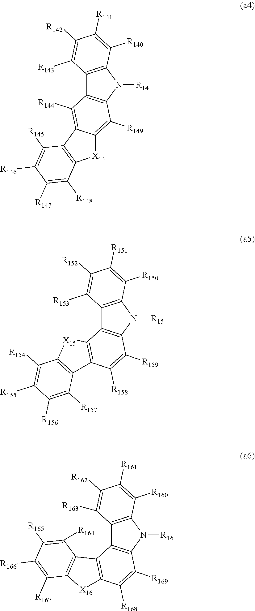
C12=C(N([R14])C3=C1C([R144])=C1C(=C3[R149])[X14]C3=C1C([R145])=C([R146])C([R147])=C3[R148])C([R140])=C([R141])C([R142])=C2[R143].C12=C(N([R15])C3=C1C1=C(C([R158])=C3[R159])C3=C([X15]1)C([R154])=C([R155])C([R156])=C3[R157])C([R150])=C([R151])C([R152])=C2[R153].C12=C(N([R16])C3=C1C1=C(C([R168])=C3[R169])[X16]C3=C1C([R164])=C([R165])C([R166])=C3[R167])C([R160])=C([R161])C([R162])=C2[R163]
